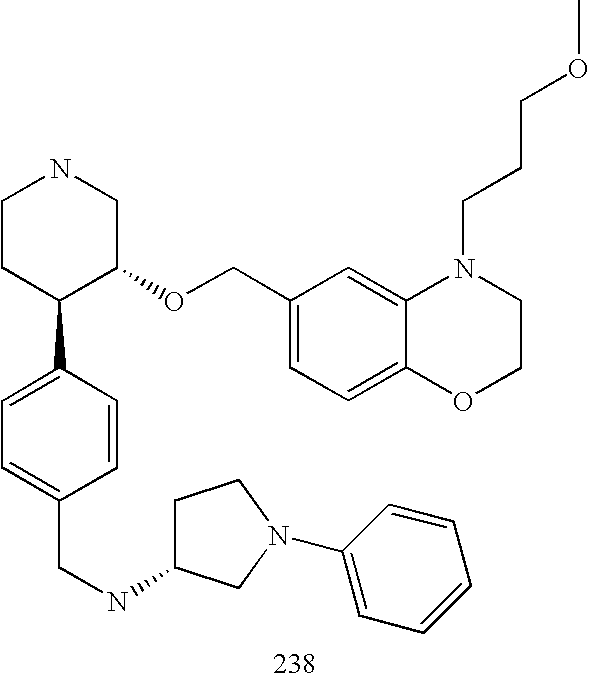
C1CC(C2=CC=C(CNC3CCN(C4=CC=CC=C4)C3)C=C2)C(OCC2=CC=C3C(=C2)N(CCCOC)CCO3)CN1
